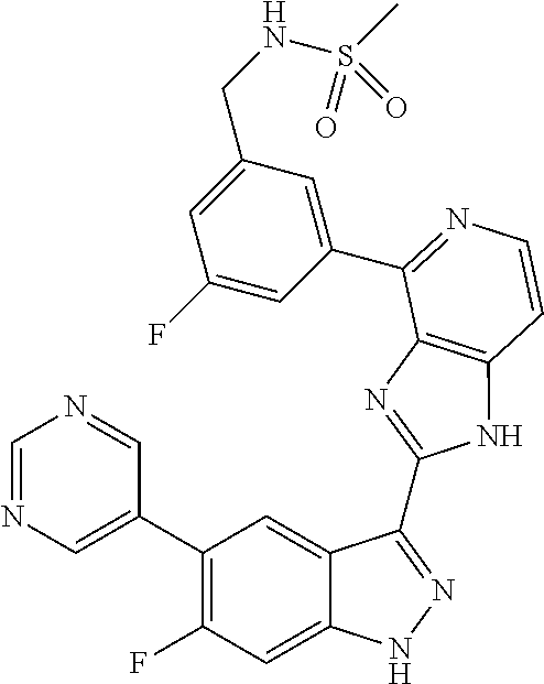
C1=C(C2=C(F)C=C3C(=C2)C(C2=NC4=C(N2)C=CN=C4C2=CC(CNS(C)(=O)=O)=CC(F)=C2)=NN3)C=NC=N1
